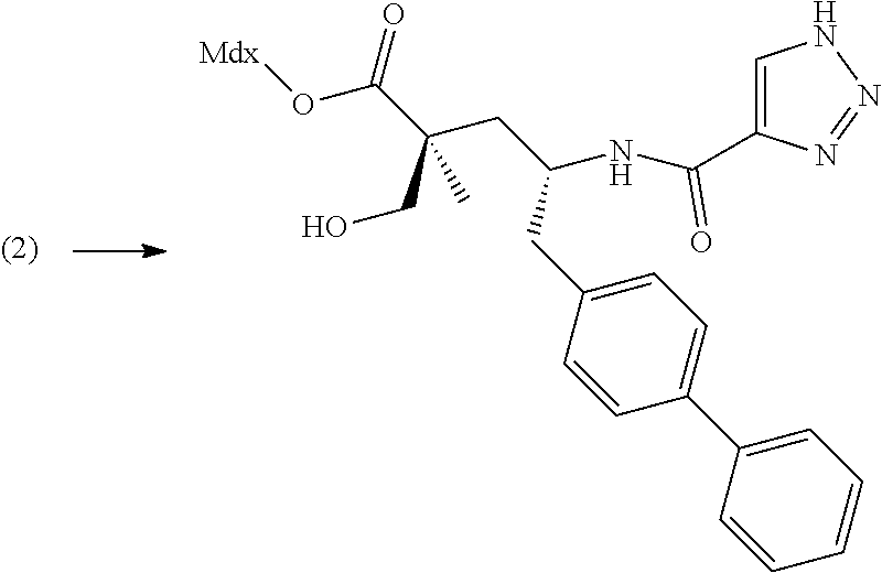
[Mdx]OC(C(CC(NC(C1=CNN=N1)=O)CC1=CC=C(C2=CC=CC=C2)C=C1)(CO)C)=O
